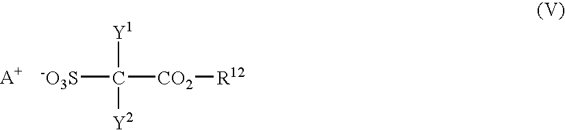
[-O3S]C([CO2][R12])([Y2])[Y1]
